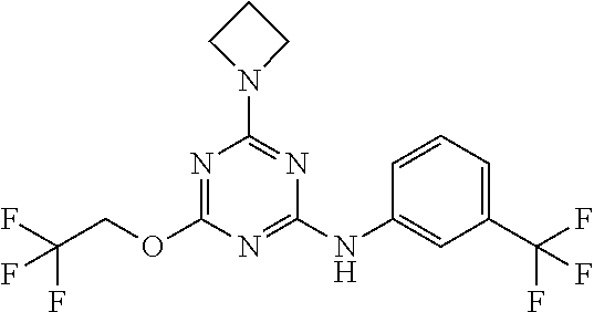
N1(C2=NC(NC3=CC(C(F)(F)F)=CC=C3)=NC(OCC(F)(F)F)=N2)CCC1
